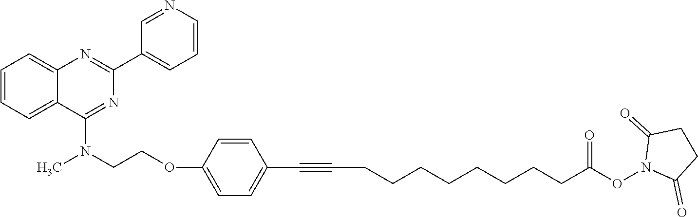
C1(C2=CC=CN=C2)=NC2=CC=CC=C2C(N(CCOC2=CC=C(C#CCCCCCCCCC(ON3C(=O)CCC3=O)=O)C=C2)C)=N1
